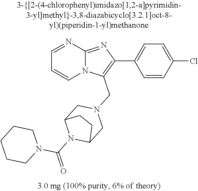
C1=CC(Cl)=CC=C1C1=C(CN2CC3N(C(=O)N4CCCCC4)C(C2)CC3)N2C(=N1)N=CC=C2
